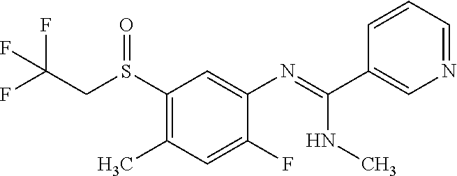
S(C1=C(C)C=C(F)C(N=C(NC)C2=CN=CC=C2)=C1)(CC(F)(F)F)=O
